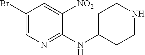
C1(Br)=CN=C(NC2CCNCC2)C([NO2])=C1
